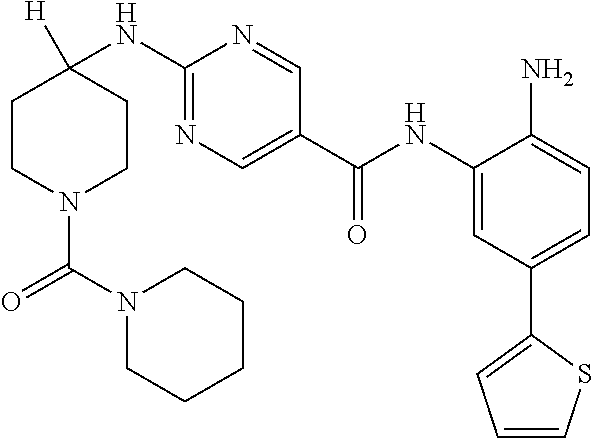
C1CN(C(N2CCCCC2)=O)CCC1(NC1=NC=C(C(NC2=CC(C3=CC=CS3)=CC=C2N)=O)C=N1)[H]
